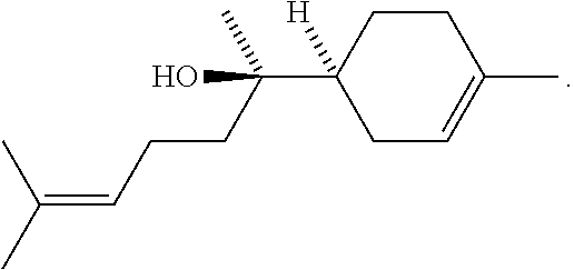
C1C=C(C)CCC1(C(CCC=C(C)C)(O)C)[H]
